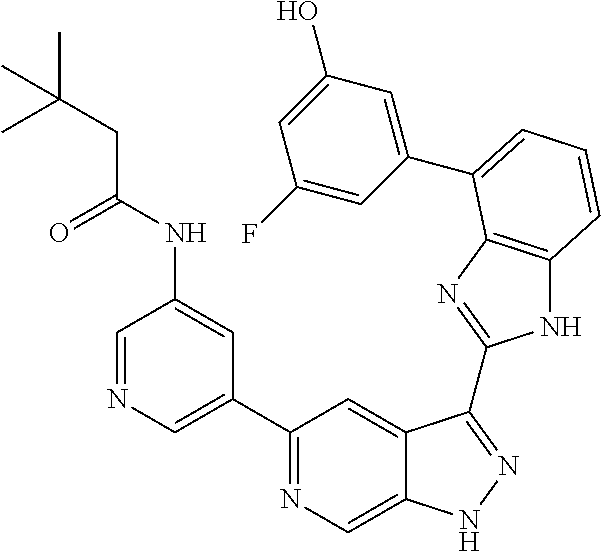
C1(C2=NC=C3C(=C2)C(C2=NC4=C(N2)C=CC=C4C2=CC(O)=CC(F)=C2)=NN3)=CN=CC(NC(=O)CC(C)(C)C)=C1
